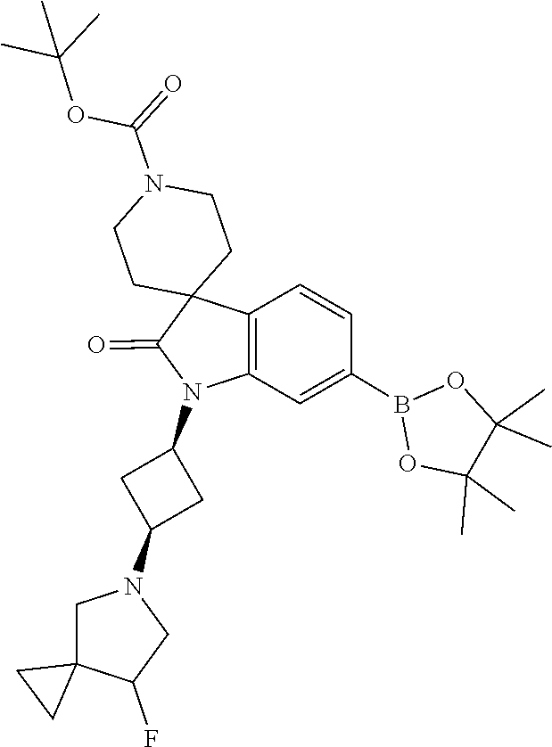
O1B(C2=CC3=C(C=C2)C2(C(=O)N3C3CC(N4CC5(CC5)C(F)C4)C3)CCN(C(OC(C)(C)C)=O)CC2)OC(C)(C)C1(C)C
